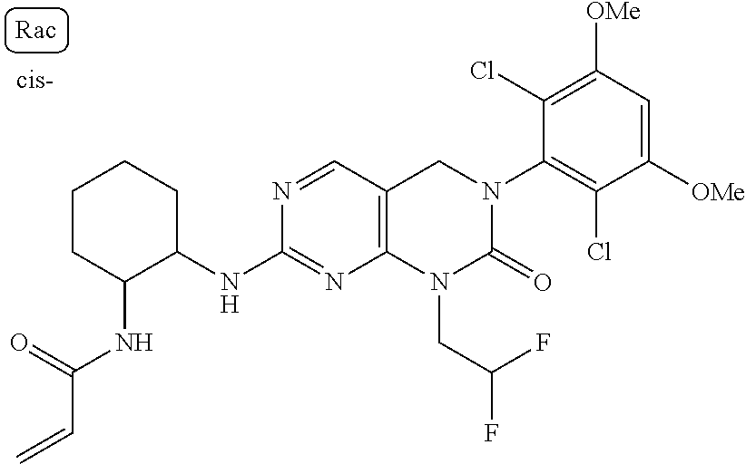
C1(NC2C(NC(=O)C=C)CCCC2)=NC2=C(C=N1)CN(C1=C(Cl)C([OMe])=CC([OMe])=C1Cl)C(=O)N2CC(F)F
